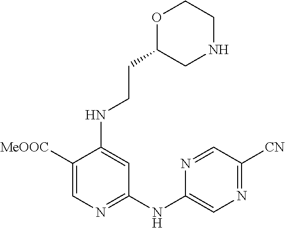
C1([MeOOC])=CN=C(NC2=CN=C([CN])C=N2)C=C1NCCC1CNCCO1
